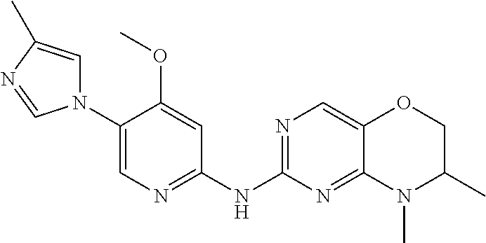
C1(N2C=C(C)N=C2)=CN=C(NC2=NC=C3C(=N2)N(C)C(C)CO3)C=C1OC
